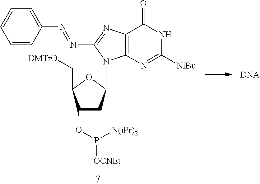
C12=C(N=C([NiBu])NC1=O)N(C1CC(OP([OCNEt])[N(iPr)2])C(C[DMTrO])O1)C(N=NC1=CC=CC=C1)=N2
